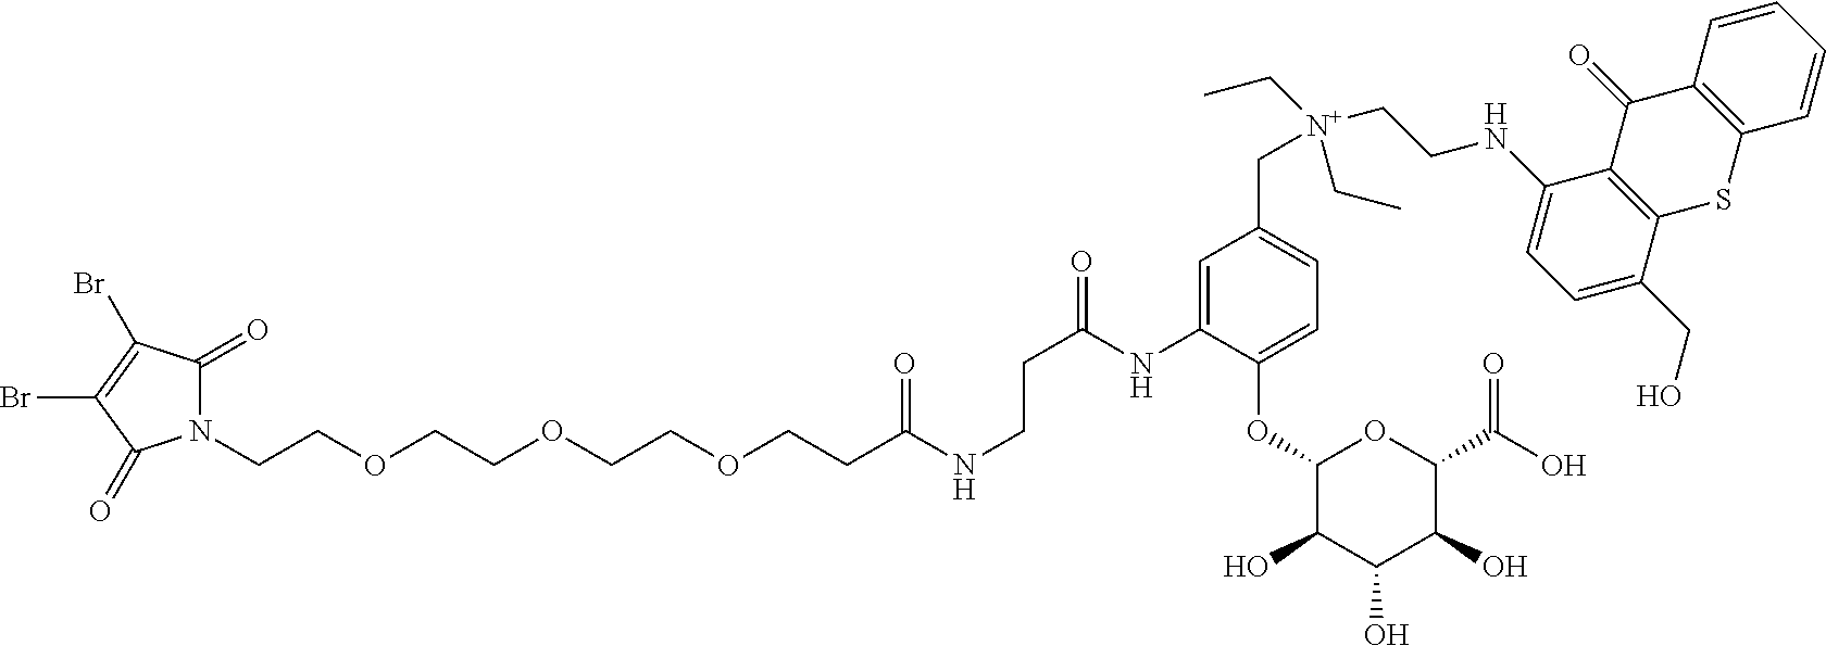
C(COCCOCCOCCC(NCCC(=O)NC1=CC(C[N+](CC)(CCNC2=CC=C(CO)C3=C2C(=O)C2=C(S3)C=CC=C2)CC)=CC=C1OC1C(O)C(O)C(O)C(C(O)=O)O1)=O)N1C(=O)C(Br)=C(Br)C1=O
